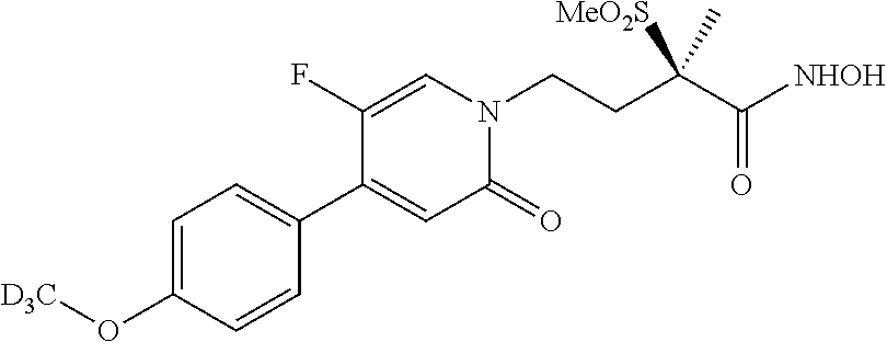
C1=C(O[D3C])C=CC(C2=CC(=O)N(CCC(C([NHOH])=O)(C)[MeO2S])C=C2F)=C1
